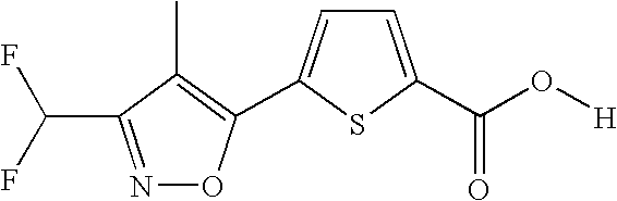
C1=C(C(O[H])=O)SC(C2=C(C)C(C(F)F)=NO2)=C1
